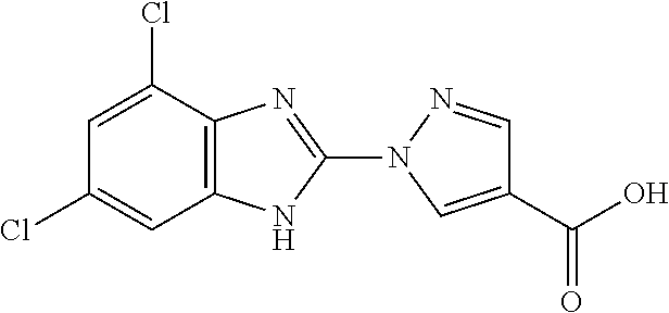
C1=C(Cl)C2=C(C=C1Cl)NC(N1C=C(C(O)=O)C=N1)=N2
